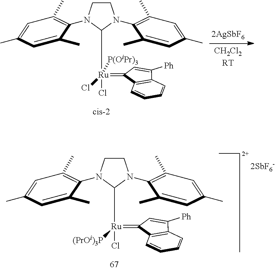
C1CN(C2=C(C)C=C(C)C=C2C)C([Ru](Cl)(=C2C=C([Ph])C3=C2C=CC=C3)(Cl)[P(OiPr)3])N1C1=C(C)C=C(C)C=C1C.C1CN(C2=C(C)C=C(C)C=C2C)C([Ru](Cl)(=C2C=C([Ph])C3=C2C=CC=C3)[(PrOi)3P])N1C1=C(C)C=C(C)C=C1C
